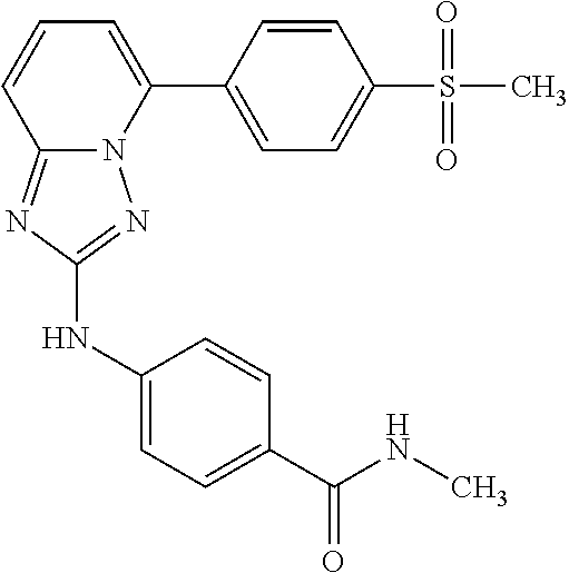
C12=NC(NC3=CC=C(C(=O)NC)C=C3)=NN1C(C1=CC=C(S(C)(=O)=O)C=C1)=CC=C2
